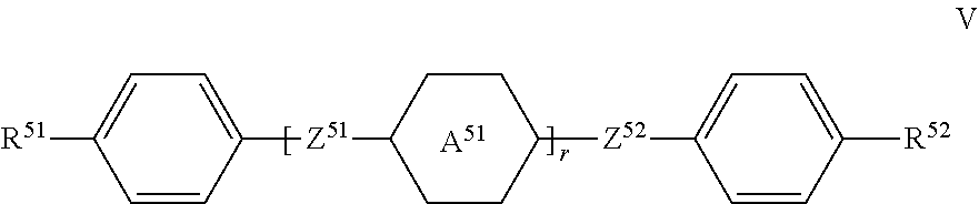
C1=CC([Z51]C2CCC([Z52]C3=CC=C([R52])C=C3)CC2)=CC=C1[R51].[A51]
